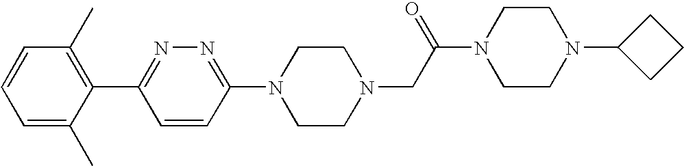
C1=C(C)C(C2=NN=C(N3CCN(CC(N4CCN(C5CCC5)CC4)=O)CC3)C=C2)=C(C)C=C1
